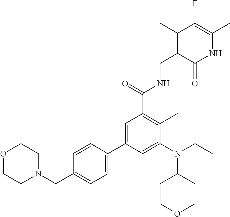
C1(C)=C(CNC(C2=C(C)C(N(CC)C3CCOCC3)=CC(C3=CC=C(CN4CCOCC4)C=C3)=C2)=O)C(=O)NC(C)=C1F
